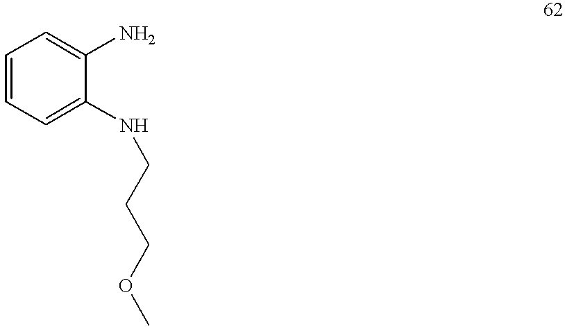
C1=CC=C(NCCCOC)C(N)=C1
